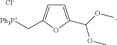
O(C)C(OC)C1=CC=C(C[Ph3P+])O1.[Cl-]
